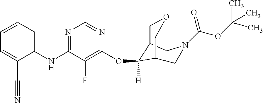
C1(NC2=NC=NC(OC3([H])C4COCC3CN(C(OC(C)(C)C)=O)C4)=C2F)=CC=CC=C1C#N
